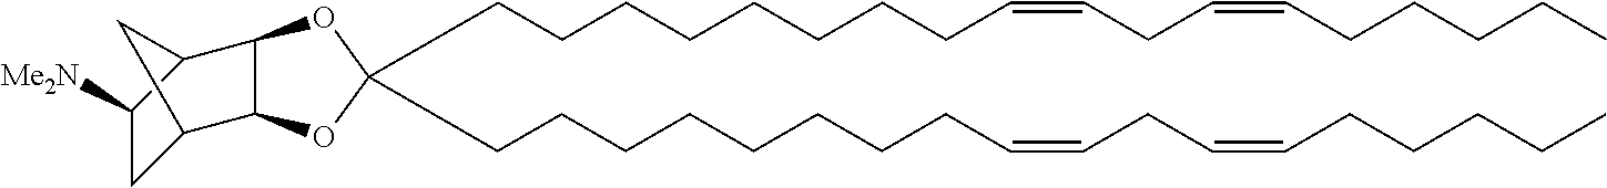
C(CCCCCCCC=CCC=CCCCCC)C1(CCCCCCCCC=CCC=CCCCCC)OC2C3CC([Me2N])C(C2O1)C3
